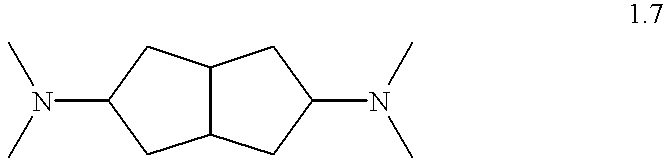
CN(C)C1CC2C(C1)CC(N(C)C)C2
